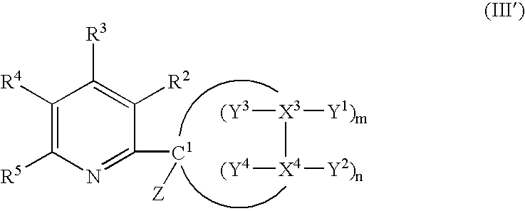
[Y1)m][X3]([X4]([Y2)n])[(Y4])[(Y3].C1([R4])=C([R5])N=C([C1][Z])C([R2])=C1[R3]
